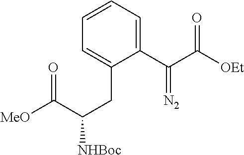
C1(C(C([OEt])=O)=[N2])=CC=CC=C1CC([NHBoc])C([MeO])=O
